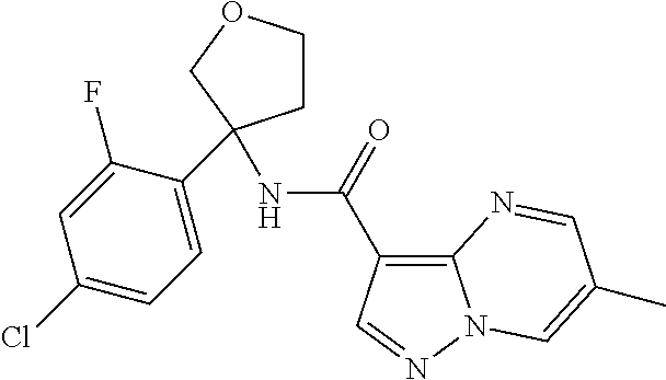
C1COCC1(C1=CC=C(Cl)C=C1F)NC(=O)C1=C2N(N=C1)C=C(C)C=N2
